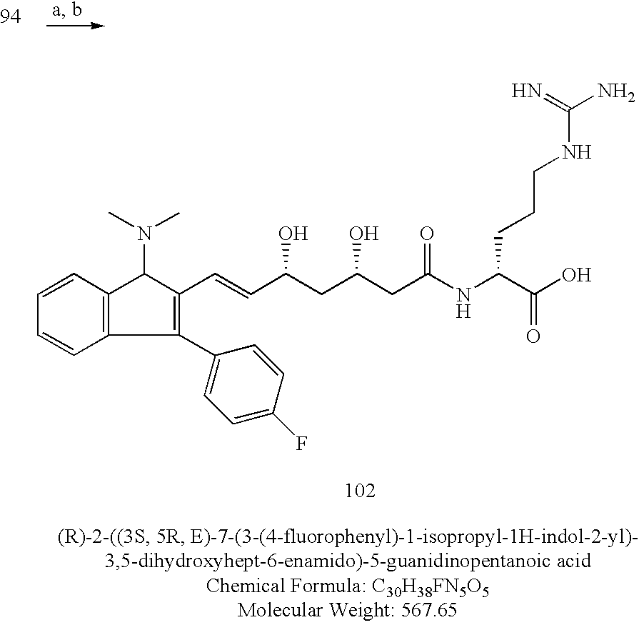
C1(C2=CC=C(F)C=C2)=C(C=CC(CC(CC(NC(C(O)=O)CCCNC(N)=N)=O)O)O)C(N(C)C)C2=C1C=CC=C2
